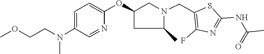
CN(C1=CC=C(OC2CC(C)N(CC3=C(F)N=C(NC(=O)C)S3)C2)N=C1)CCOC
